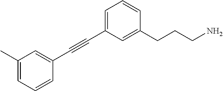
C1=C(C#CC2=CC(C)=CC=C2)C=C(CCCN)C=C1
